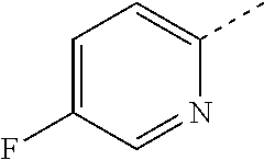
C1=C(F)C=NC(C)=C1
